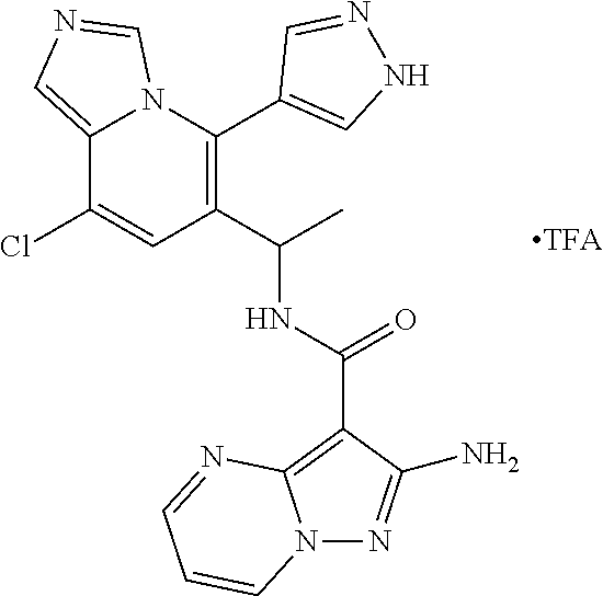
C12=CN=CN1C(C1=CNN=C1)=C(C(C)NC(=O)C1=C3N(N=C1N)C=CC=N3)C=C2Cl
